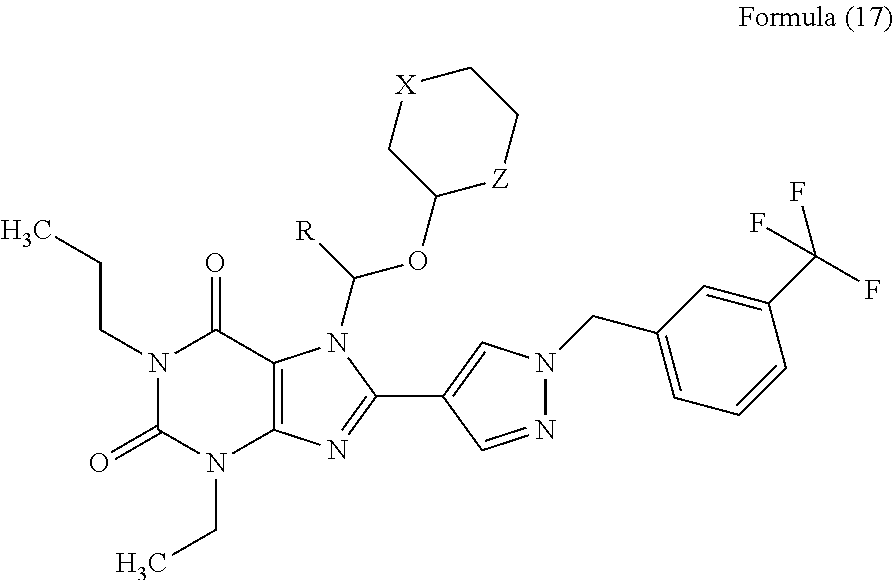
N1(CCC)C(=O)N(CC)C2=C(C1=O)N(C(OC1[Z]CC[X]C1)[R])C(C1=CN(CC3=CC=CC(C(F)(F)F)=C3)N=C1)=N2
